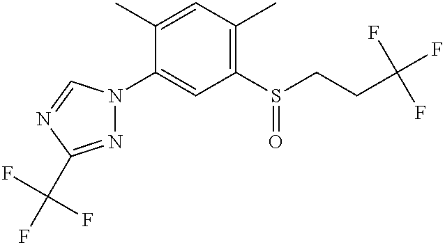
C1(C)=CC(C)=C(S(CCC(F)(F)F)=O)C=C1N1N=C(C(F)(F)F)N=C1
